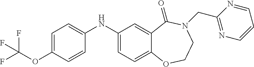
C1=C(NC2=CC=C3C(=C2)C(=O)N(CC2=NC=CC=N2)CCO3)C=CC(OC(F)(F)F)=C1
